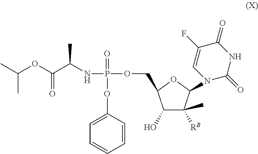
N(C(C(OC(C)C)=O)C)P(=O)(OC1=CC=CC=C1)OCC1C(O)C([RB])(C)C(N2C(=O)NC(=O)C(F)=C2)O1
